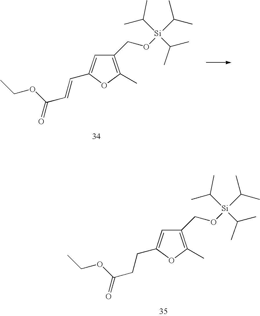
C1(CO[Si](C(C)C)(C(C)C)C(C)C)=C(C)OC(CCC(=O)OCC)=C1.C1(CO[Si](C(C)C)(C(C)C)C(C)C)=C(C)OC(C=CC(=O)OCC)=C1
